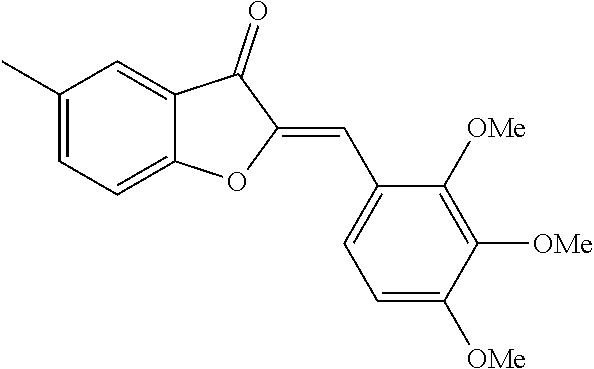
C1(C)=CC=C2C(=C1)C(=O)C(=CC1=CC=C([OMe])C([OMe])=C1[OMe])O2
